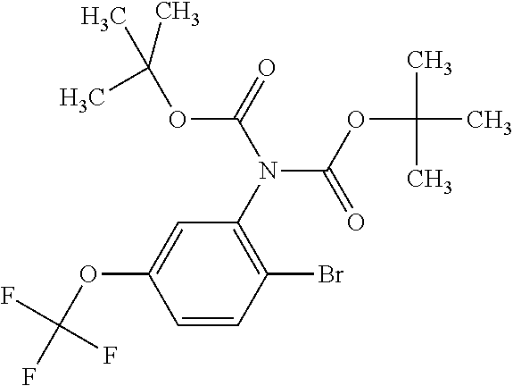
C1=CC(Br)=C(N(C(OC(C)(C)C)=O)C(OC(C)(C)C)=O)C=C1OC(F)(F)F
